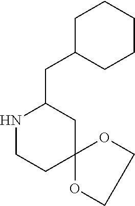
C1C(CC2NCCC3(C2)OCCO3)CCCC1
